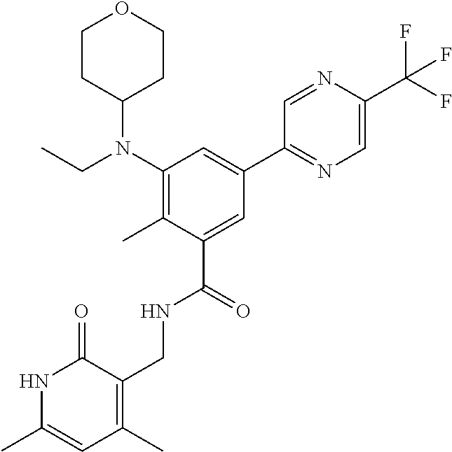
C1(N(CC)C2CCOCC2)=C(C)C(C(=O)NCC2=C(C)C=C(C)NC2=O)=CC(C2=NC=C(C(F)(F)F)N=C2)=C1
